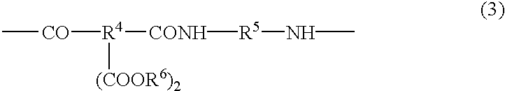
C[CO][R4]([CONH][R5]NC)[(COOR6)2]
